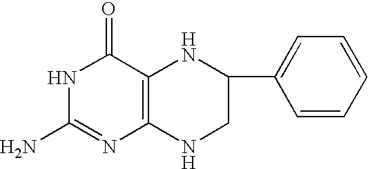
N1C(N)=NC2=C(C1=O)NC(C1=CC=CC=C1)CN2
